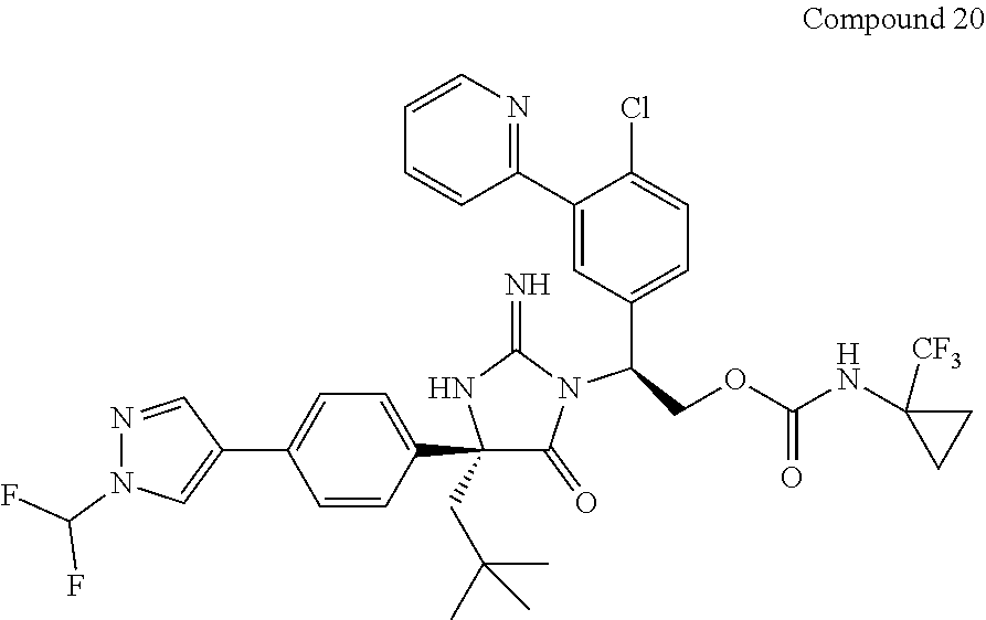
C1(C2=CC=C(C3=CN(C(F)F)N=C3)C=C2)(CC(C)(C)C)C(=O)N(C(COC(NC2([CF3])CC2)=O)C2=CC=C(Cl)C(C3=NC=CC=C3)=C2)C(=N)N1
